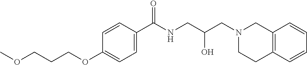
C1=CC(C(NCC(CN2CCC3=C(C2)C=CC=C3)O)=O)=CC=C1OCCCOC
